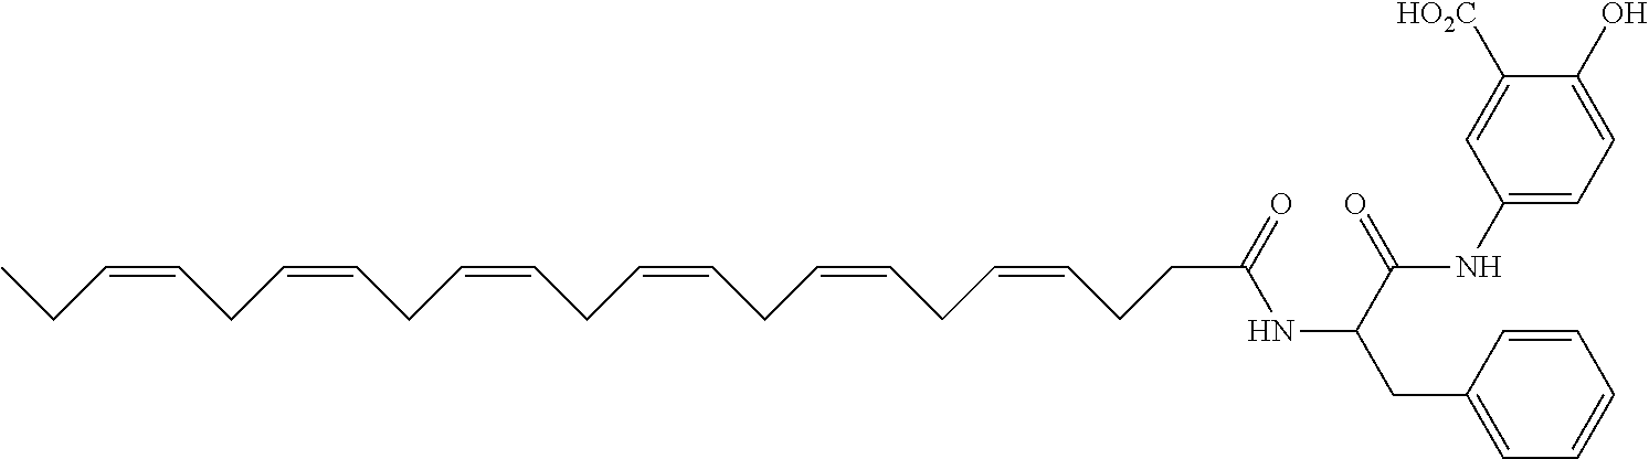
C(C=CCC=CCC=CCC=CCC=CCC=CCCC(NC(CC1=CC=CC=C1)C(=O)NC1=CC=C(O)C([HO2C])=C1)=O)C
